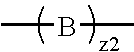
CBC
